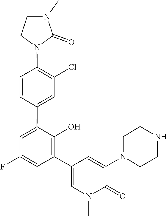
N1(C2=CC(C3=C(O)C(C4=CC(Cl)=C(N5CCN(C)C5=O)C=C4)=CC(F)=C3)=CN(C)C2=O)CCNCC1
